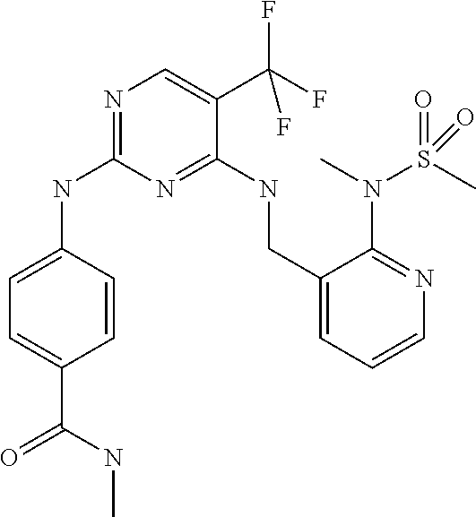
C1=C(NC2=NC=C(C(F)(F)F)C(NCC3=CC=CN=C3N(S(=O)(C)=O)C)=N2)C=CC(C(=O)NC)=C1
